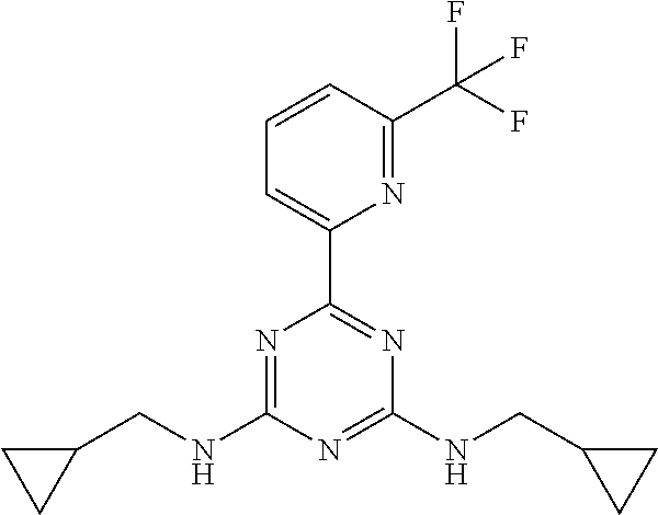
C1=CC(C(F)(F)F)=NC(C2=NC(NCC3CC3)=NC(NCC3CC3)=N2)=C1
